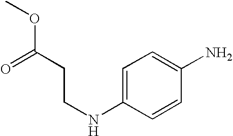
C1=C(NCCC(OC)=O)C=CC(N)=C1
